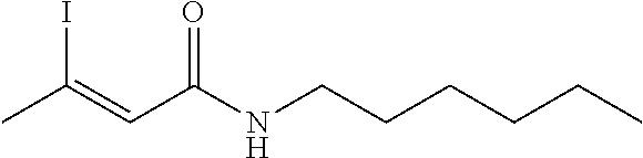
O=C(NCCCCCC)C=C(C)I
